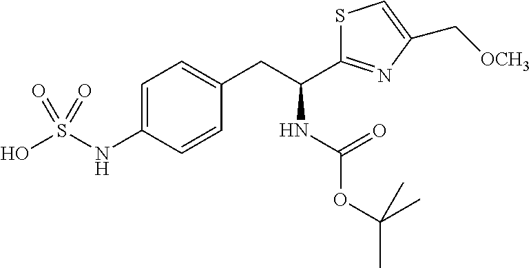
C1=C(NS(O)(=O)=O)C=CC(CC(C2=NC(C[OCH3])=CS2)NC(=O)OC(C)(C)C)=C1
